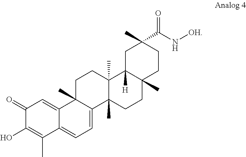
C1(=O)C(O)=C(C)C2=CC=C3C(C)(C2=C1)CCC1(C)C3(C)CCC2(C)C1([H])CC(C)(C(=O)N[OH])CC2
